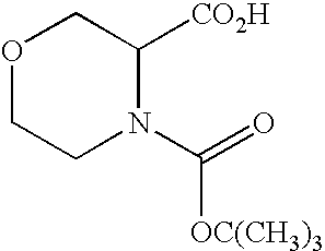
O1CCN(C(=O)[OC(CH3)3])C([CO2H])C1
